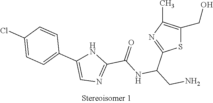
S1C(CO)=C(C)N=C1C(CN)NC(C1=NC=C(C2=CC=C(Cl)C=C2)N1)=O
